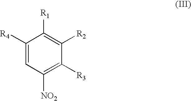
C1([R4])=CC([NO2])=C([R3])C([R2])=C1[R1]
